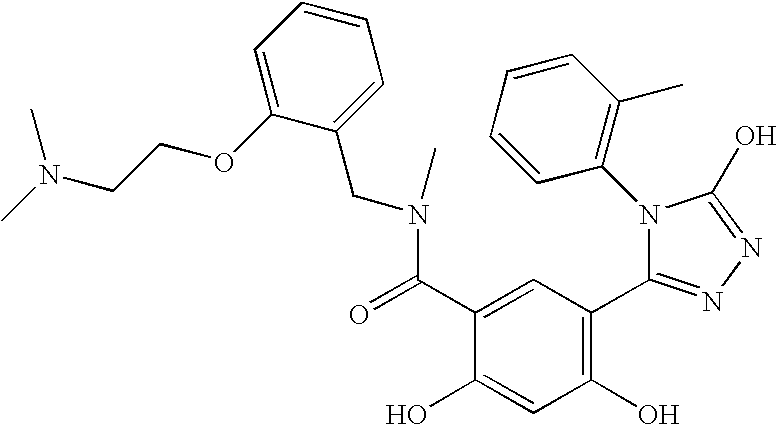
C1(O)=C(C2=NN=C(O)N2C2=C(C)C=CC=C2)C=C(C(=O)N(CC2=CC=CC=C2OCCN(C)C)C)C(O)=C1
